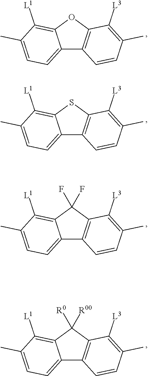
C12=CC=C(C)C([L1])=C1OC1=C2C=CC(C)=C1[L3].C12=CC=C(C)C([L1])=C1SC1=C2C=CC(C)=C1[L3].C12=CC=C(C)C([L1])=C1C(F)(F)C1=C2C=CC(C)=C1[L3].C12=CC=C(C)C([L1])=C1C([R0])([R00])C1=C2C=CC(C)=C1[L3]
